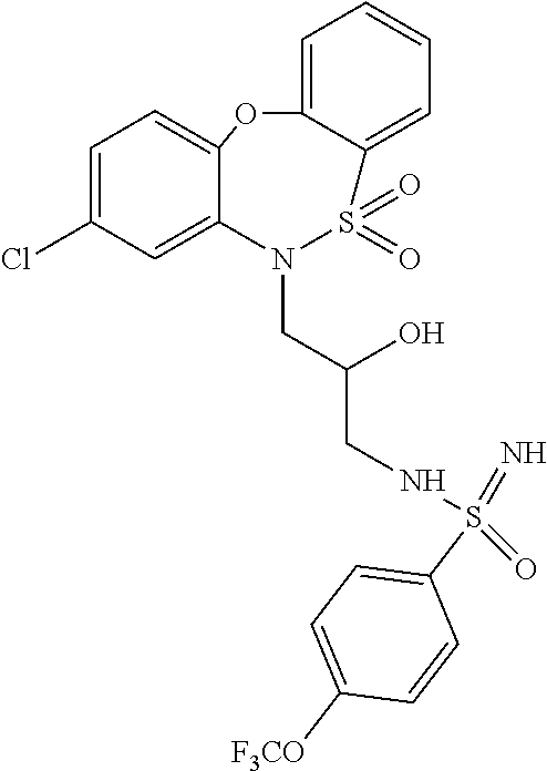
C1=C(Cl)C=C2C(=C1)OC1=CC=CC=C1S(=O)(=O)N2CC(CNS(=N)(=O)C1=CC=C([F3CO])C=C1)O
